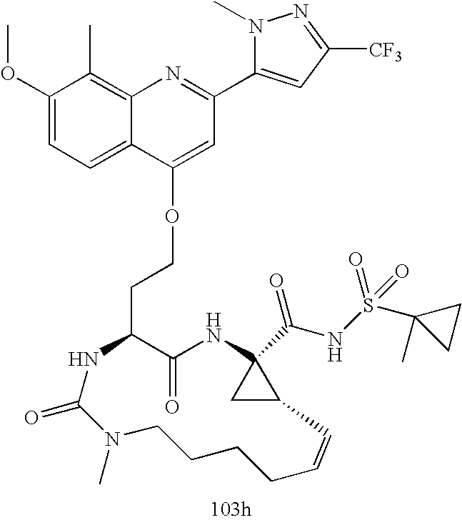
C1(=O)C(CCOC2=CC(C3=CC([CF3])=NN3C)=NC3=C(C)C(OC)=CC=C32)NC(=O)N(C)CCCCC=CC2CC2(C(NS(C2(C)CC2)(=O)=O)=O)N1
